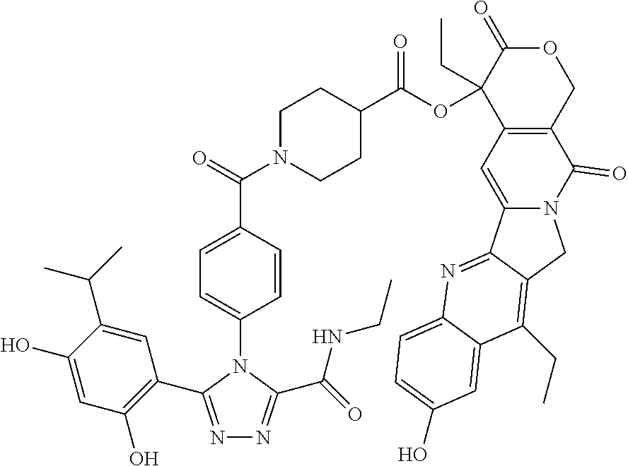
C12=CC=C(O)C=C1C(CC)=C1C(=N2)C2=CC3=C(C(=O)N2C1)COC(=O)C3(OC(C1CCN(C(C2=CC=C(N3C(C4=C(O)C=C(O)C(C(C)C)=C4)=NN=C3C(NCC)=O)C=C2)=O)CC1)=O)CC
